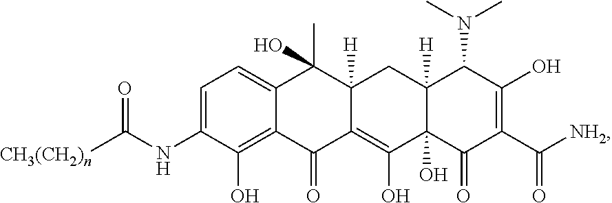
C1=C(NC([CH3(CH2)n])=O)C(O)=C2C(=C1)C(C)(O)C1([H])C(=C(O)C3(O)C([H])(C1)C(N(C)C)C(O)=C(C([NH2])=O)C3=O)C2=O
